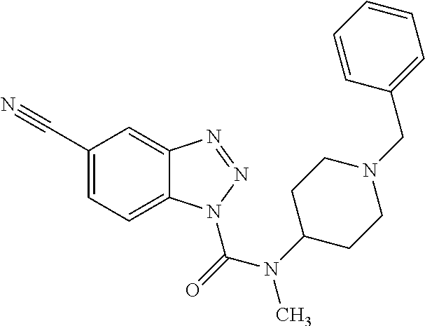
C1(C#N)=CC=C2C(=C1)N=NN2C(=O)N(C1CCN(CC2=CC=CC=C2)CC1)C
